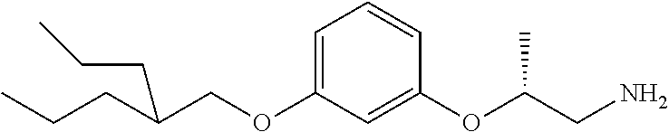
C(OC1=CC=CC(OC(CN)C)=C1)C(CCC)CCC
